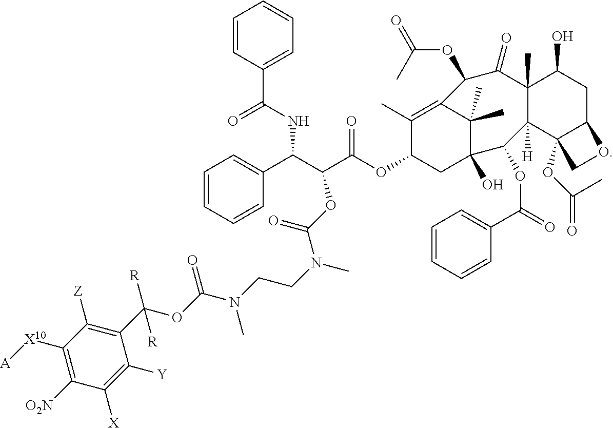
C1([X10][A])=C([O2N])C([X])=C([Y])C(C([R])(OC(N(CCN(C)C(OC(C(OC2CC3(O)C(C)(C)C(=C2C)C(OC(=O)C)C(=O)C2(C)C([H])(C4(OC(=O)C)C(CC2O)OC4)C3OC(=O)C2=CC=CC=C2)=O)C(C2=CC=CC=C2)NC(C2=CC=CC=C2)=O)=O)C)=O)[R])=C1[Z]
